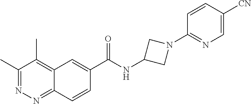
C1(C)=NN=C2C(=C1C)C=C(C(NC1CN(C3=NC=C([CN])C=C3)C1)=O)C=C2
